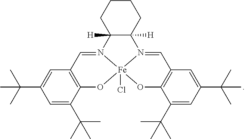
C1=C(C(C)(C)C)C2=C(C=C1C(C)(C)C)C=N1C3([H])C([H])(CCCC3)N3=CC4=C(C(C(C)(C)C)=CC(C(C)(C)C)=C4)O[Fe]13(Cl)O2
